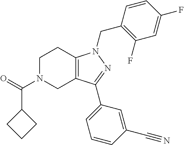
C1N(C(=O)C2CCC2)CC2=C(C1)N(CC1=C(F)C=C(F)C=C1)N=C2C1=CC=CC(C#N)=C1
